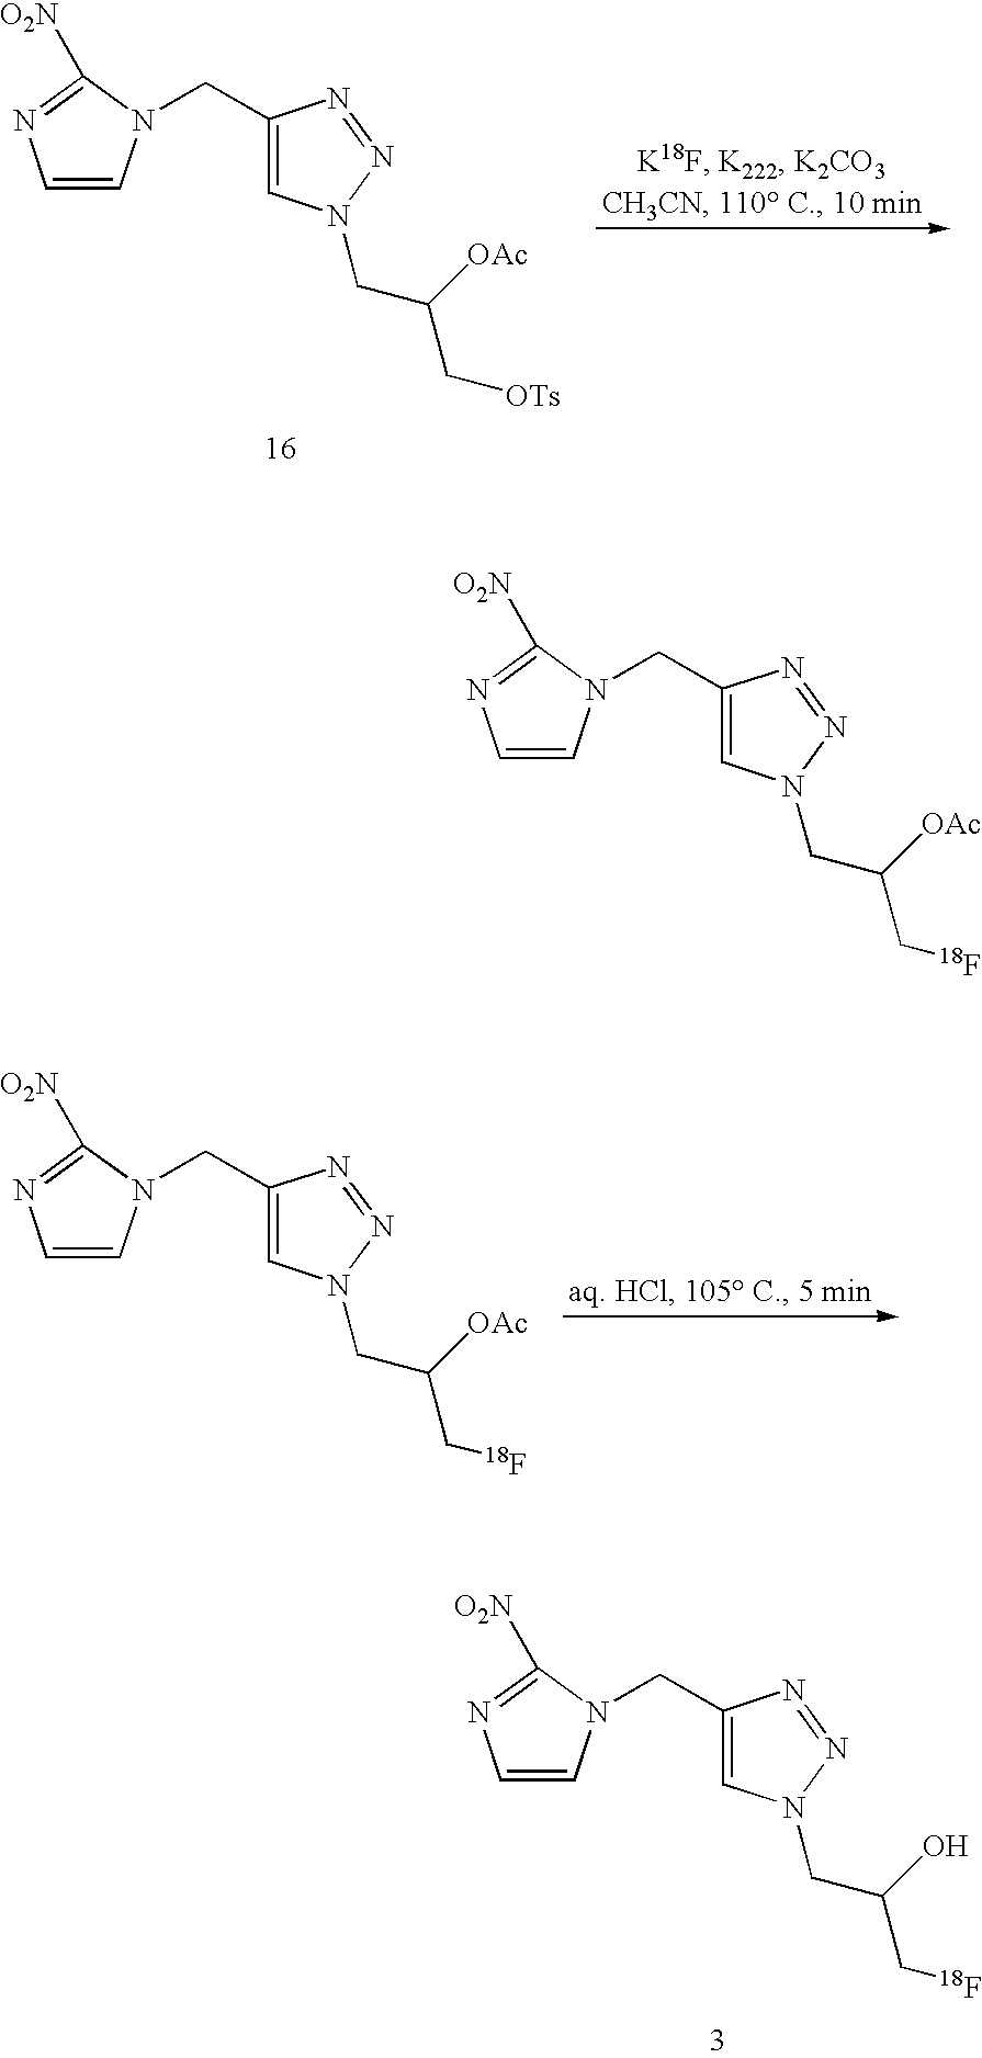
C1=CN(CC2=CN(CC(C[18F])[OAc])N=N2)C([O2N])=N1.C1=CN(CC2=CN(CC(C[OTs])[OAc])N=N2)C([O2N])=N1.C1=CN(CC2=CN(CC(C[18F])O)N=N2)C([O2N])=N1.C1=CN(CC2=CN(CC(C[18F])[OAc])N=N2)C([O2N])=N1
